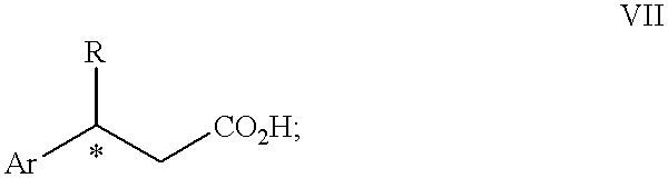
C(C([Ar])[R])[CO2H]
